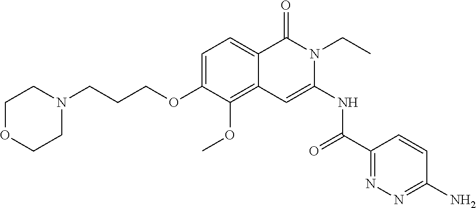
C1=C(OCCCN2CCOCC2)C(OC)=C2C(=C1)C(=O)N(CC)C(NC(=O)C1=NN=C(N)C=C1)=C2
